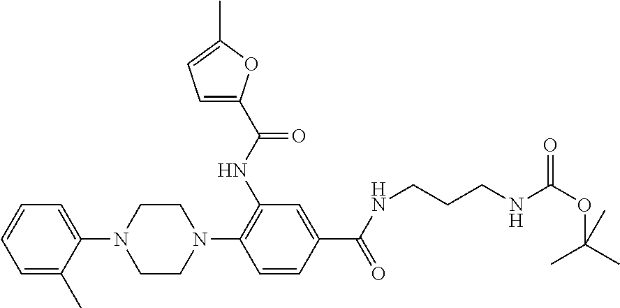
C1=C(C)C(N2CCN(C3=C(NC(C4=CC=C(C)O4)=O)C=C(C(=O)NCCCNC(OC(C)(C)C)=O)C=C3)CC2)=CC=C1
